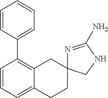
C1=CC=C2C(=C1C1=CC=CC=C1)CC1(CC2)N=C(N)NC1
